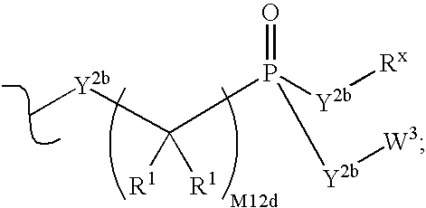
C[Y2b]C(P([Y2b][Rx])(=O)[Y2b][W3])([R1])[R1]
